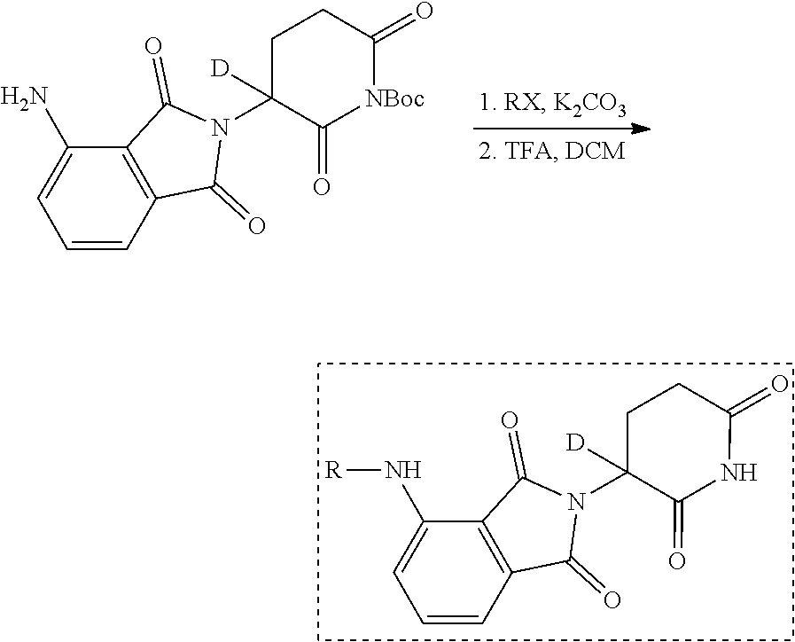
C1=C(N)C2=C(C=C1)C(=O)N(C1([D])C(=O)[NBoc]C(=O)CC1)C2=O.C1=C(N[R])C2=C(C=C1)C(=O)N(C1([D])C(=O)NC(=O)CC1)C2=O
